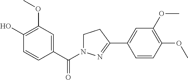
C1(O)=C(OC)C=C(C(=O)N2CCC(C3=CC(OC)=C(OC)C=C3)=N2)C=C1
